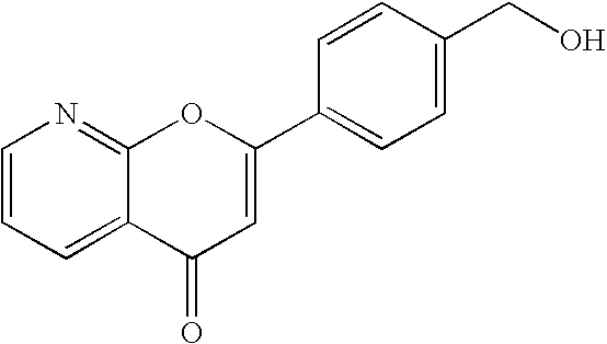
C1=CC=C2C(=N1)OC(C1=CC=C(CO)C=C1)=CC2=O
